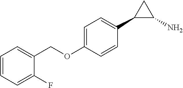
C1=C(OCC2=CC=CC=C2F)C=CC(C2C(N)C2)=C1
